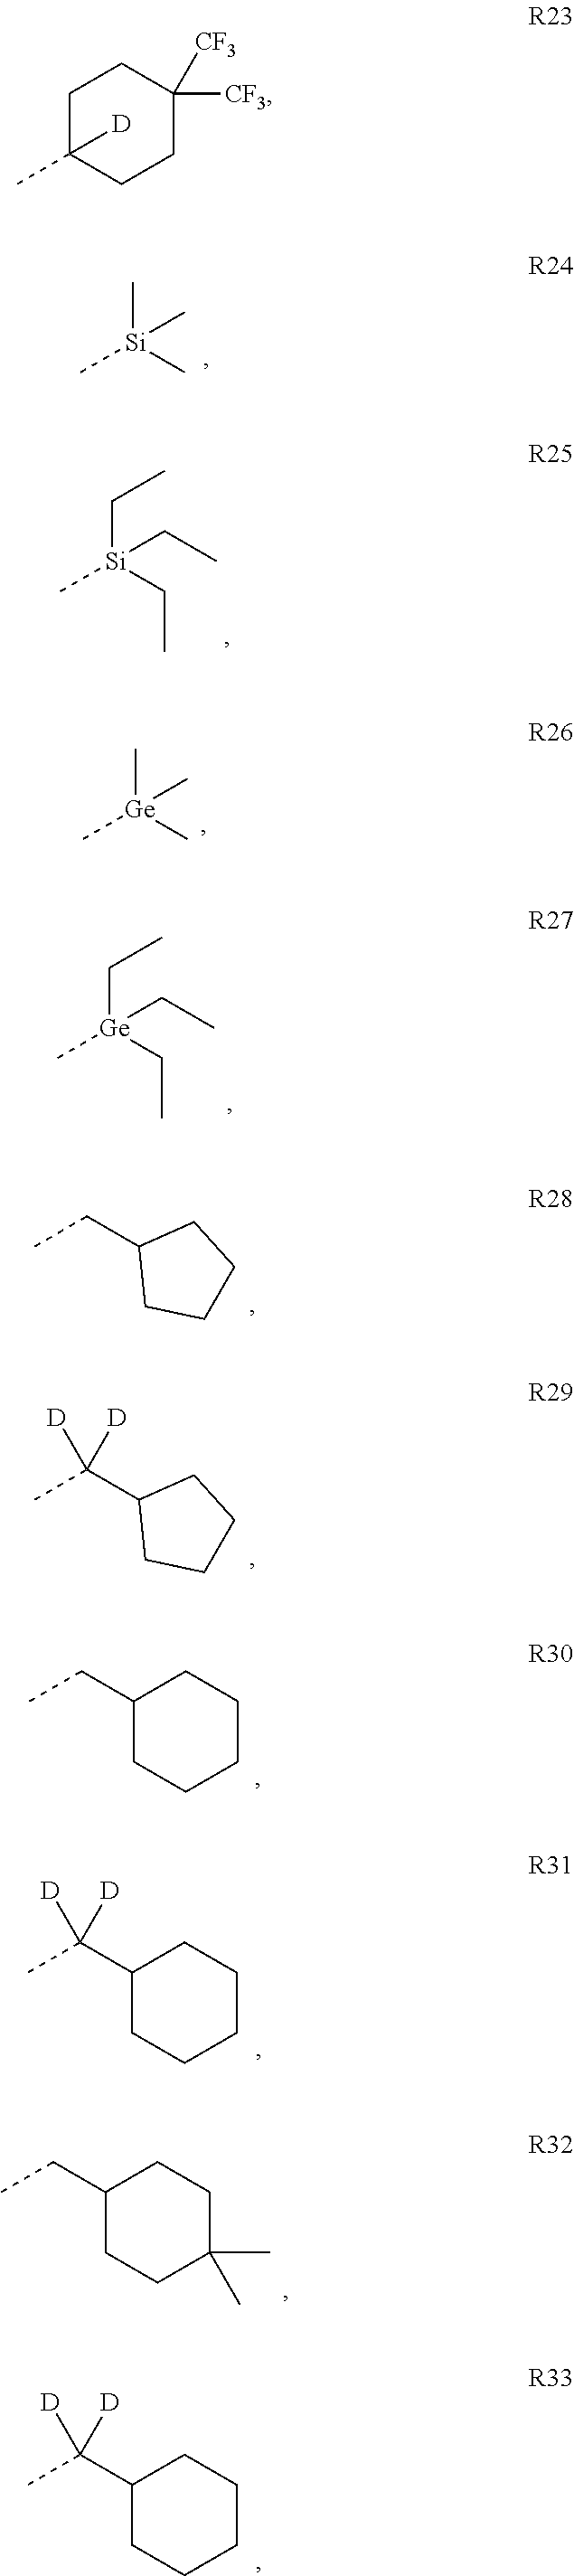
C[Si](C)(C)C.C[Si](CC)(CC)CC.C[Ge](C)(C)C.C[Ge](CC)(CC)CC.CCC1CCCC1.CC(C1CCCC1)([D])[D].CCC1CCCCC1.CC(C1CCCCC1)([D])[D].CCC1CCC(C)(C)CC1.CC(C1CCCCC1)([D])[D].CC1([D])CCC([CF3])([CF3])CC1
